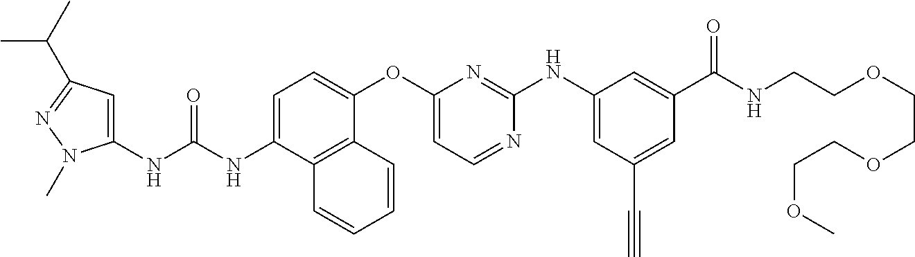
C1(NC(NC2=CC=C(OC3=CC=NC(NC4=CC(C#C)=CC(C(NCCOCCOCCOC)=O)=C4)=N3)C3=C2C=CC=C3)=O)=CC(C(C)C)=NN1C
